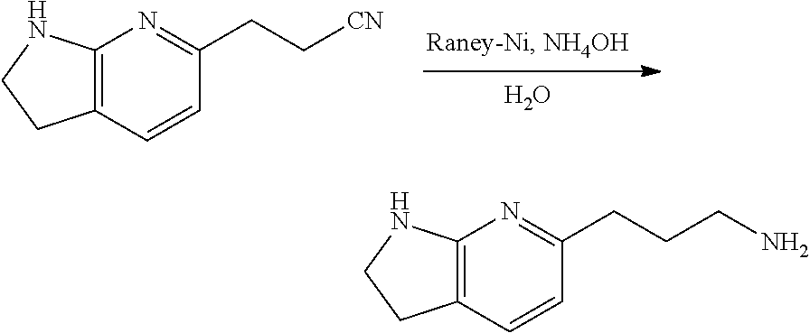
O.C12=C(C=CC(CC[CN])=N1)CCN2.C12=C(C=CC(CCCN)=N1)CCN2
